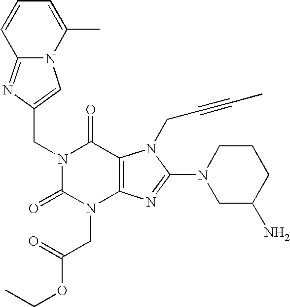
C(N1C(=O)N(CC(OCC)=O)C2=C(C1=O)N(CC#CC)C(N1CC(N)CCC1)=N2)C1=CN2C(=N1)C=CC=C2C
